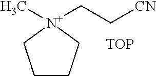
C1CC[N+](C)(CC[CN])C1.[TOP]
